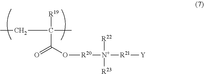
C(C([R19])(C(=O)O[R20][N+]([R21][Y])([R22])[R23])C)C
